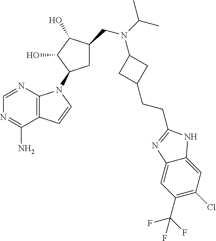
C12=C(N=CN=C1N)N(C1CC(CN(C(C)C)C3CC(CCC4=NC5=CC(C(F)(F)F)=C(Cl)C=C5N4)C3)C(O)C1O)C=C2
